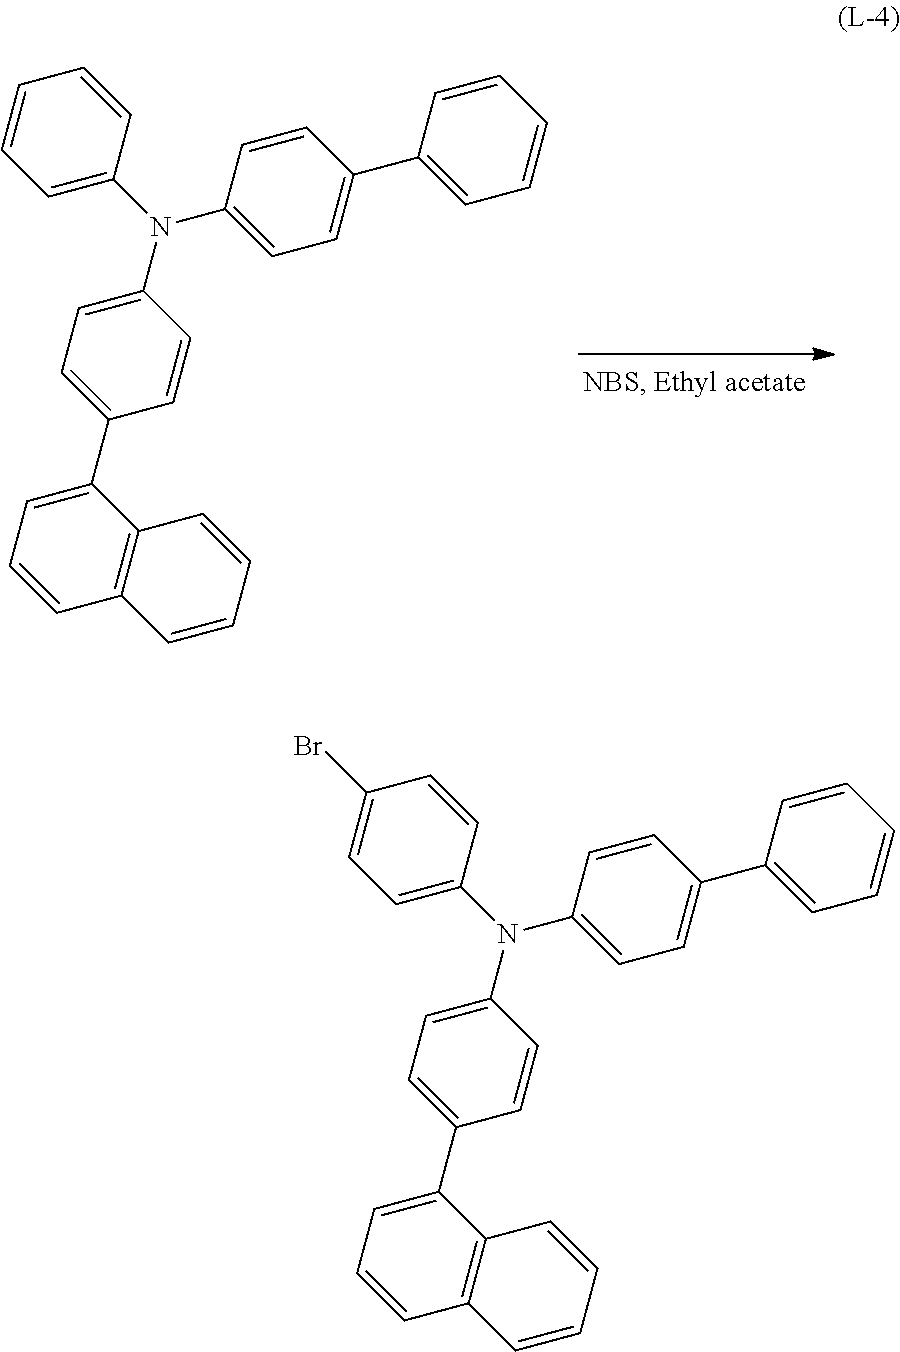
C1=C(N(C2=CC=C(C3=CC=CC4=C3C=CC=C4)C=C2)C2=CC=C(C3=CC=CC=C3)C=C2)C=CC=C1.C1=C(N(C2=CC=C(C3=CC=CC4=C3C=CC=C4)C=C2)C2=CC=C(C3=CC=CC=C3)C=C2)C=CC(Br)=C1
